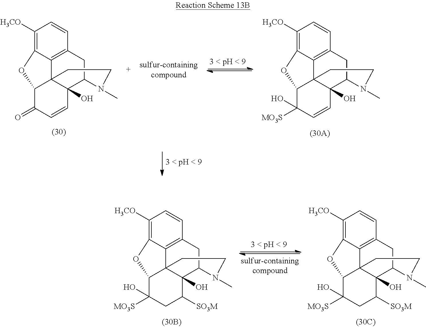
C1([H3CO])=C2C3=C(C=C1)CC1C4(O)C3(C(C([MO3S])(O)CC4[SO3M])O2)CCN1C.C1([H3CO])=C2C3=C(C=C1)CC1C4(O)C3(C(C([MO3S])(O)CC4[SO3M])O2)CCN1C.C1([H3CO])=C2C3=C(C=C1)CC1C4(O)C3(C(C([MO3S])(O)C=C4)O2)CCN1C.C1([H3CO])=C2C3=C(C=C1)CC1C4(O)C3(C(C(=O)C=C4)O2)CCN1C
